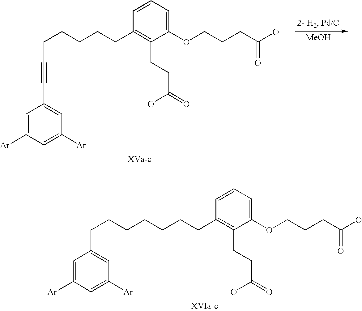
C1(CCCCCC#CC2=CC([Ar])=CC([Ar])=C2)=C(CCC(=O)O)C(OCCCC(O)=O)=CC=C1.[MeOH].C1(CCCCCCCC2=CC([Ar])=CC([Ar])=C2)=C(CCC(=O)O)C(OCCCC(O)=O)=CC=C1
